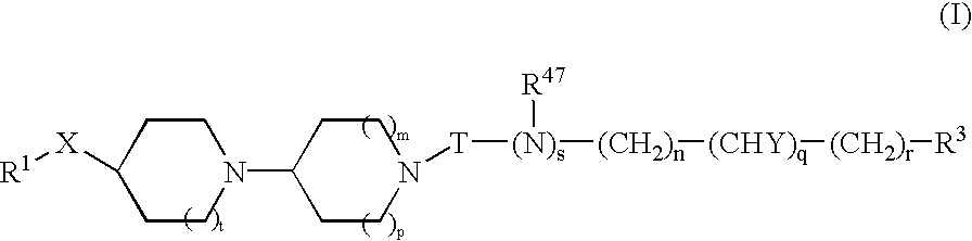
C1C([X][R1])CCN(C2CCN([T][(N)s]([(CH2)n][(CHY)q][(CH2)r][R3])[R47])CC2)C1
